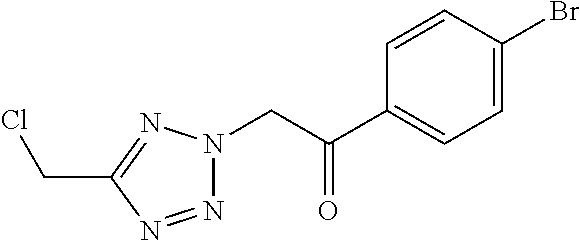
N1=NC(CCl)=NN1CC(=O)C1=CC=C(Br)C=C1
